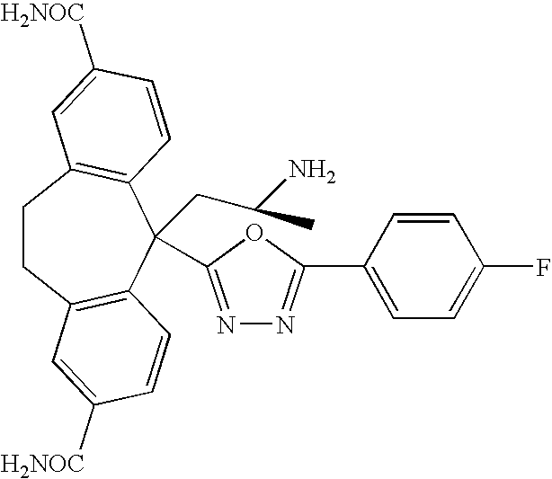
C1CC2=C(C=CC([H2NOC])=C2)C(CC(N)C)(C2=NN=C(C3=CC=C(F)C=C3)O2)C2=C1C=C([H2NOC])C=C2
